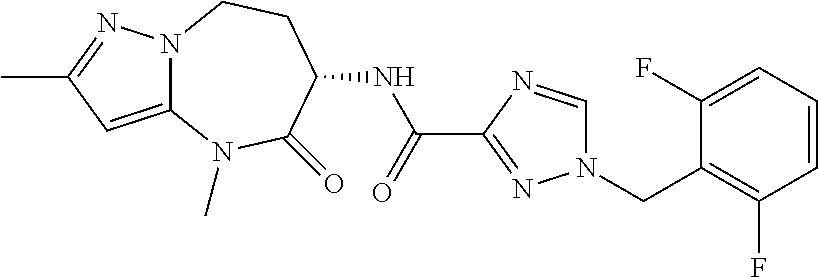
N12C(=CC(C)=N1)N(C)C(=O)C(NC(C1=NN(CC3=C(F)C=CC=C3F)C=N1)=O)CC2
